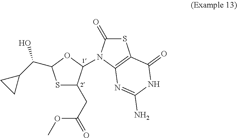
S1C(CC(OC)=O)C(N2C(=O)SC3=C2N=C(N)NC3=O)OC1C(C1CC1)O
